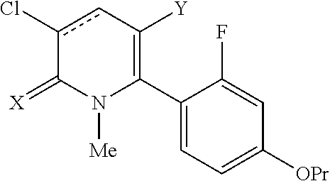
C1(C2=C([Y])cc(Cl)C(=[X])N2[Me])=CC=C([OPr])C=C1F
